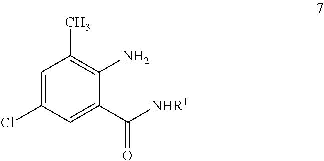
C1=C(Cl)C=C(C(=O)[NHR1])C(N)=C1C
